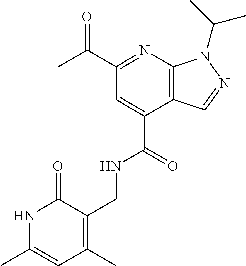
C(C1=NC2=C(C=NN2C(C)C)C(C(=O)NCC2=C(C)C=C(C)NC2=O)=C1)(C)=O
